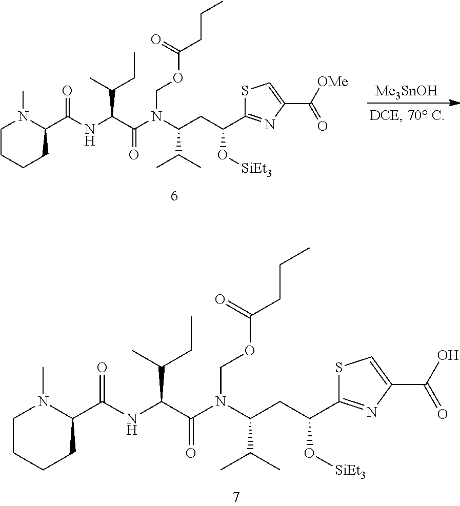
C1(C(CC(N(C(C(NC(C2N(C)CCCC2)=O)C(C)CC)=O)COC(CCC)=O)C(C)C)O[SiEt3])=NC(C(O)=O)=CS1.[Me3SnOH].C1(C(CC(N(C(C(NC(C2N(C)CCCC2)=O)C(C)CC)=O)COC(=O)CCC)C(C)C)O[SiEt3])=NC(C([OMe])=O)=CS1
